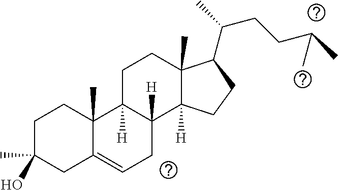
C1C(O)(C)CC2=CCC3([H])C([H])(C2(C)C1)CCC1(C)C3([H])CCC1C(CCC(C)C)C
